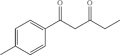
C1=C(C)C=CC(C(CC(CC)=O)=O)=C1
